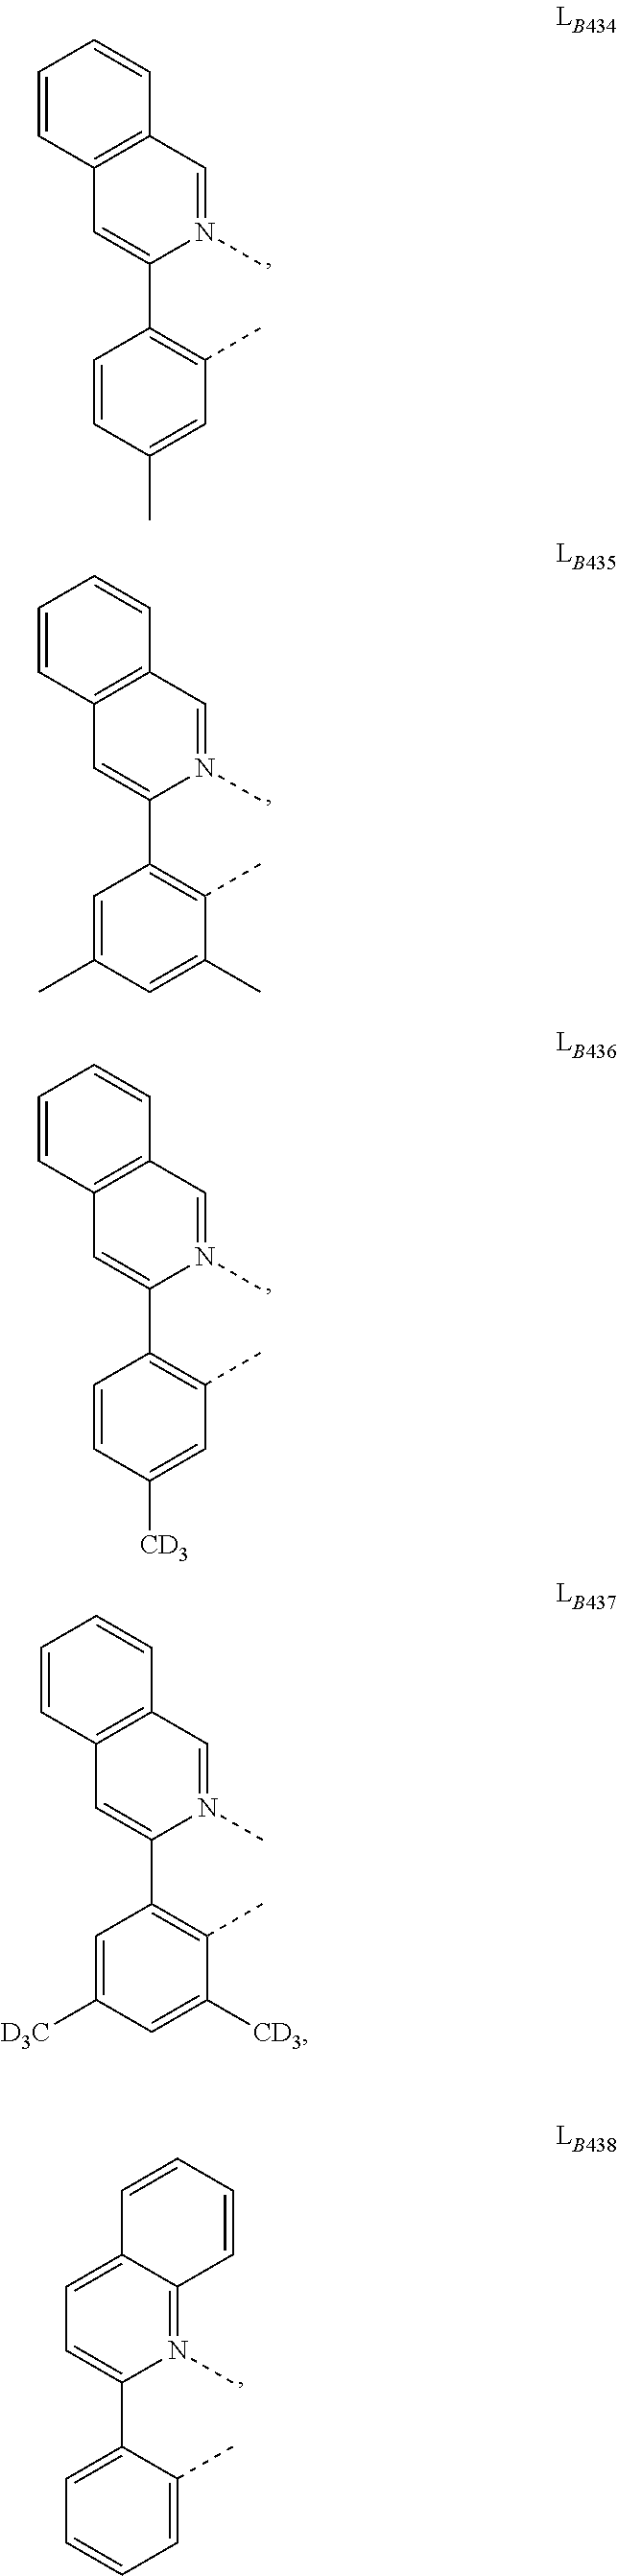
C1(C2=C(C)C=C(C)C=C2)=CC2=C(C=N1C)C=CC=C2.C1(C2=C(C)C(C)=CC(C)=C2)=CC2=C(C=N1C)C=CC=C2.C1(C2=C(C)C=C([CD3])C=C2)=CC2=C(C=N1C)C=CC=C2.C1(C2=C(C)C([CD3])=CC([D3C])=C2)=CC2=C(C=N1C)C=CC=C2.C1(C2=CC=CC=C2C)=CC=C2C(=N1C)C=CC=C2
